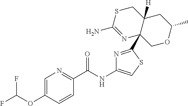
N1=C(C23COC(C)CC2([H])CSC(N)=N3)SC=C1NC(C1=NC=C(OC(F)F)C=C1)=O
